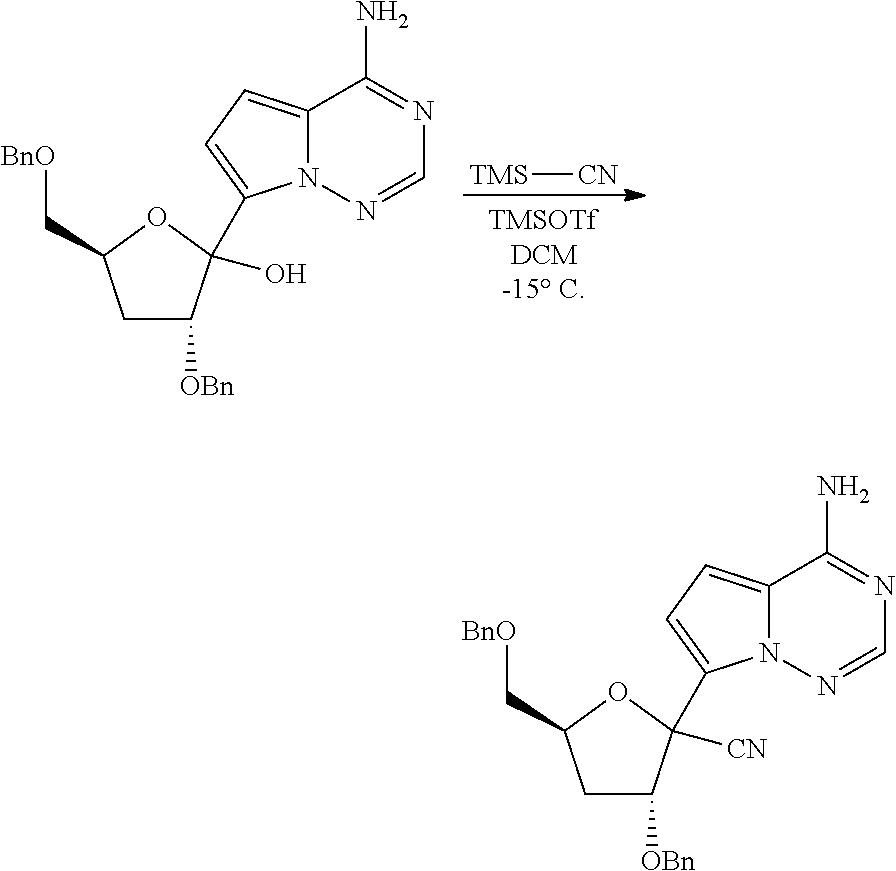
[TMS][CN].C12=CC=C(C3(O)C([OBn])CC(C[BnO])O3)N1N=CN=C2N.C12=CC=C(C3([CN])C([OBn])CC(C[BnO])O3)N1N=CN=C2N
